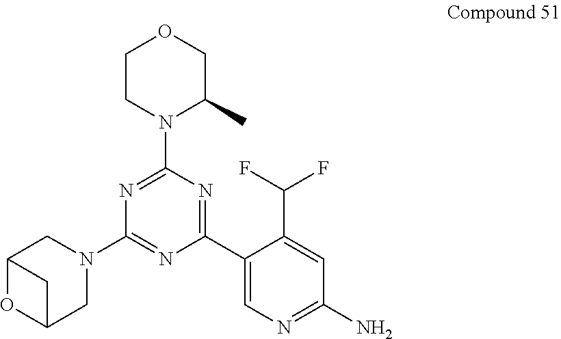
C1CN(C2=NC(N3CC4OC(C3)C4)=NC(C3=CN=C(N)C=C3C(F)F)=N2)C(C)CO1
